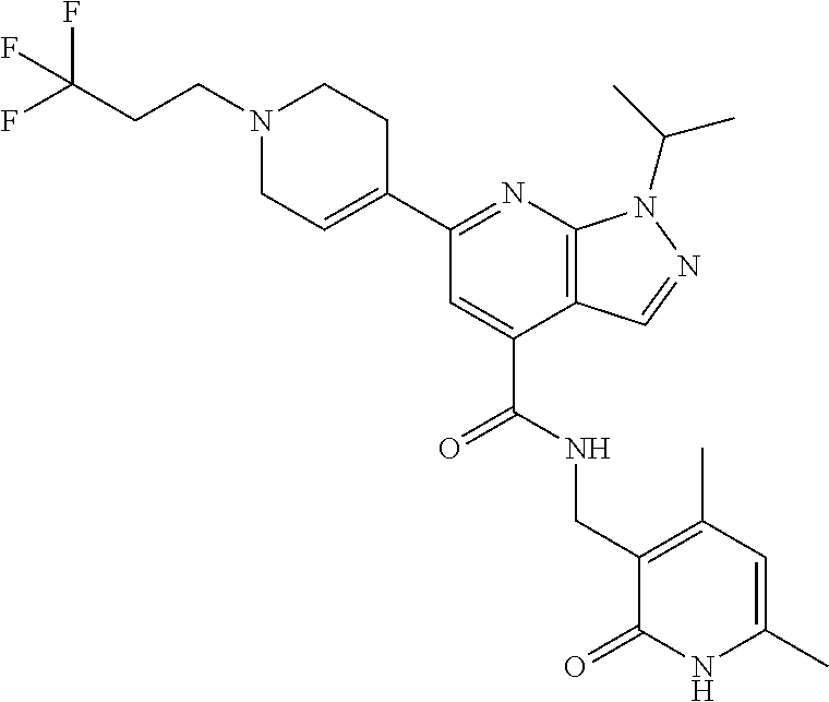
N1(CCC(F)(F)F)CC=C(C2=NC3=C(C(C(NCC4=C(C)C=C(C)NC4=O)=O)=C2)C=NN3C(C)C)CC1
